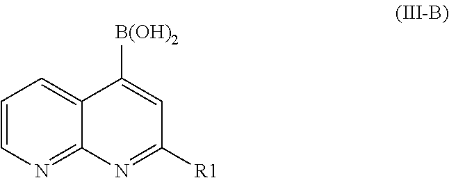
C1=CN=C2C(=C1)C([B(OH)2])=CC([R1])=N2
